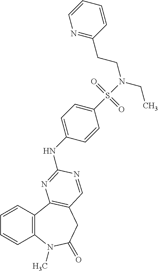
C1=CC2=C(C=C1)N(C)C(=O)CC1=C2N=C(NC2=CC=C(S(N(CCC3=NC=CC=C3)CC)(=O)=O)C=C2)N=C1
